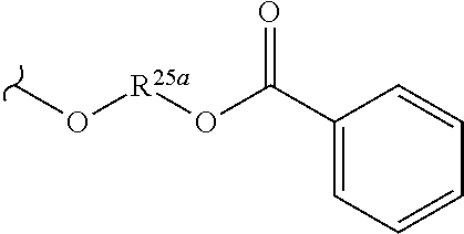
CO[R25a]OC(C1=CC=CC=C1)=O
